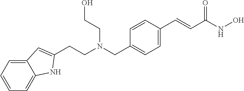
C12=CC=CC=C1NC(CCN(CC1=CC=C(C=CC(NO)=O)C=C1)CCO)=C2
